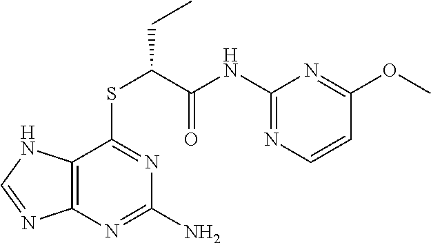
C12=C(N=C(N)N=C1SC(C(NC1=NC=CC(OC)=N1)=O)CC)N=CN2
